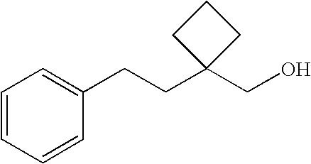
C1=CC=CC(CCC2(CO)CCC2)=C1
